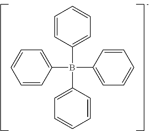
C1(B(C2=CC=CC=C2)(C2=CC=CC=C2)C2=CC=CC=C2)=CC=CC=C1
